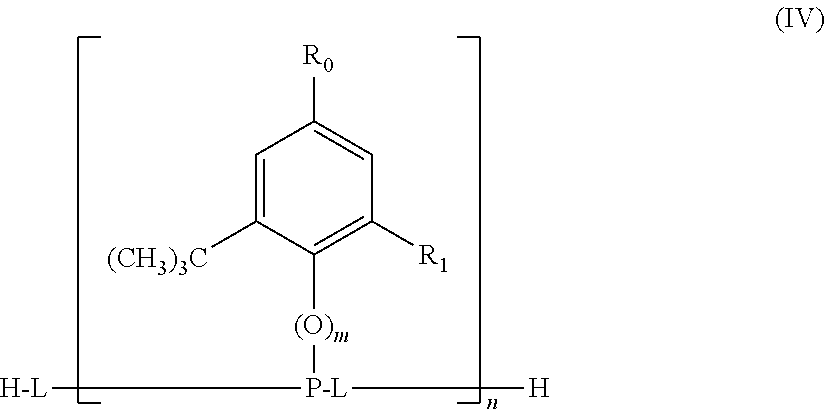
C1=C([(CH3)3C])C([(O)m][P-L]([H-L])[H])=C([R1])C=C1[R0]
